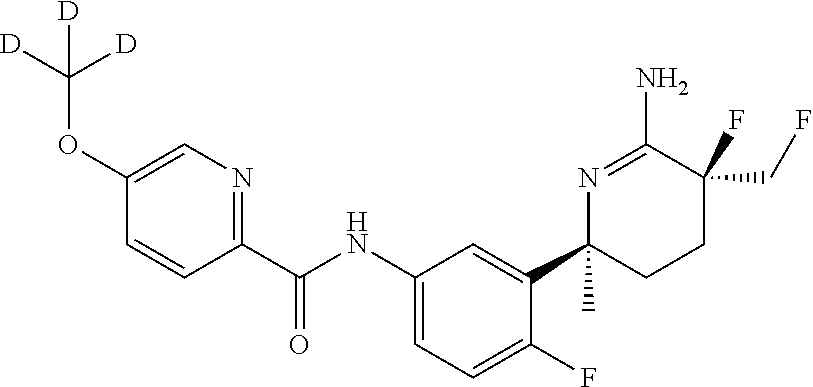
C1(C(NC2=CC=C(F)C(C3(C)CCC(CF)(F)C(N)=N3)=C2)=O)=NC=C(OC([D])([D])[D])C=C1
